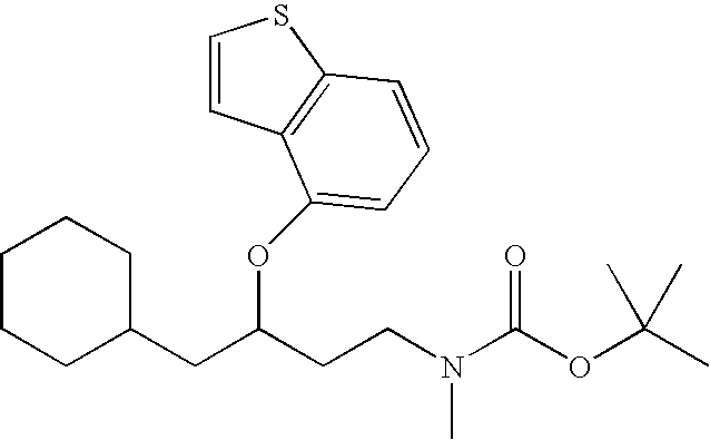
N(CCC(CC1CCCCC1)OC1=CC=CC2=C1C=CS2)(C(OC(C)(C)C)=O)C
